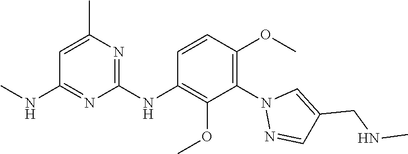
C1(NC2=C(OC)C(N3N=CC(CNC)=C3)=C(OC)C=C2)=NC(C)=CC(NC)=N1
